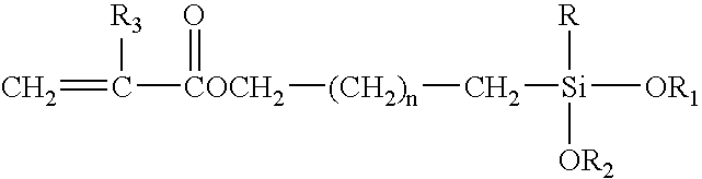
C=C([COCH2]([(CH2)n]C[Si]([OR1])([R])[OR2])=O)[R3]
